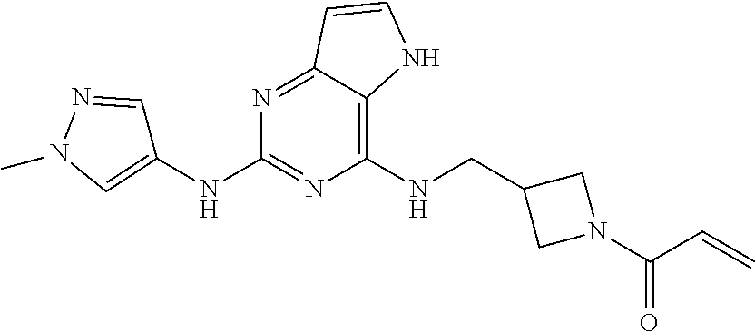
C12=NC(NC3=CN(C)N=C3)=NC(NCC3CN(C(C=C)=O)C3)=C1NC=C2
